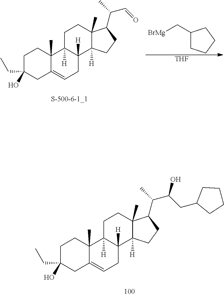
C1C(CC)(O)CC2=CCC3([H])C([H])(C2(C)C1)CCC1(C)C3([H])CCC1C(C)C(CC1CCCC1)O.[BrMg]CC1CCCC1.[THF].C1C(CC)(O)CC2=CCC3([H])C([H])(C2(C)C1)CCC1(C)C3([H])CCC1C(C)C=O
